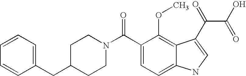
C1=CC=C(CC2CCN(C(C3=CC=C4C(=C3OC)C(C(C(=O)O)=O)=CN4)=O)CC2)C=C1
